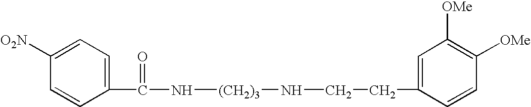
C1(C(N[(CH2)3]NCCC2=CC([OMe])=C([OMe])C=C2)=O)=CC=C([O2N])C=C1
